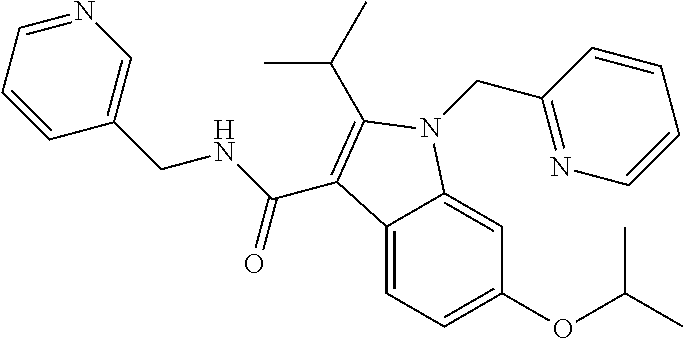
C12=CC=C(OC(C)C)C=C1N(CC1=NC=CC=C1)C(C(C)C)=C2C(NCC1=CN=CC=C1)=O
